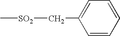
[SO2](CC1=CC=CC=C1)C
